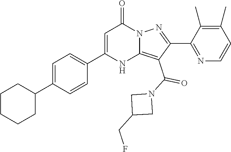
C1(C2=CC=C(C3=CC(=O)N4C(=C(C(N5CC(CF)C5)=O)C(C5=NC=CC(C)=C5C)=N4)N3)C=C2)CCCCC1
